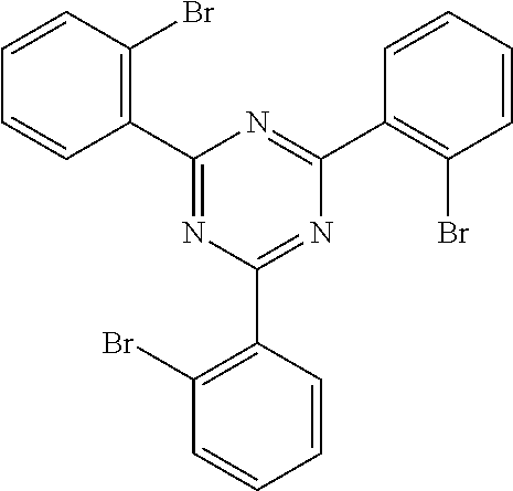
C1(C2=NC(C3=C(Br)C=CC=C3)=NC(C3=C(Br)C=CC=C3)=N2)=C(Br)C=CC=C1
